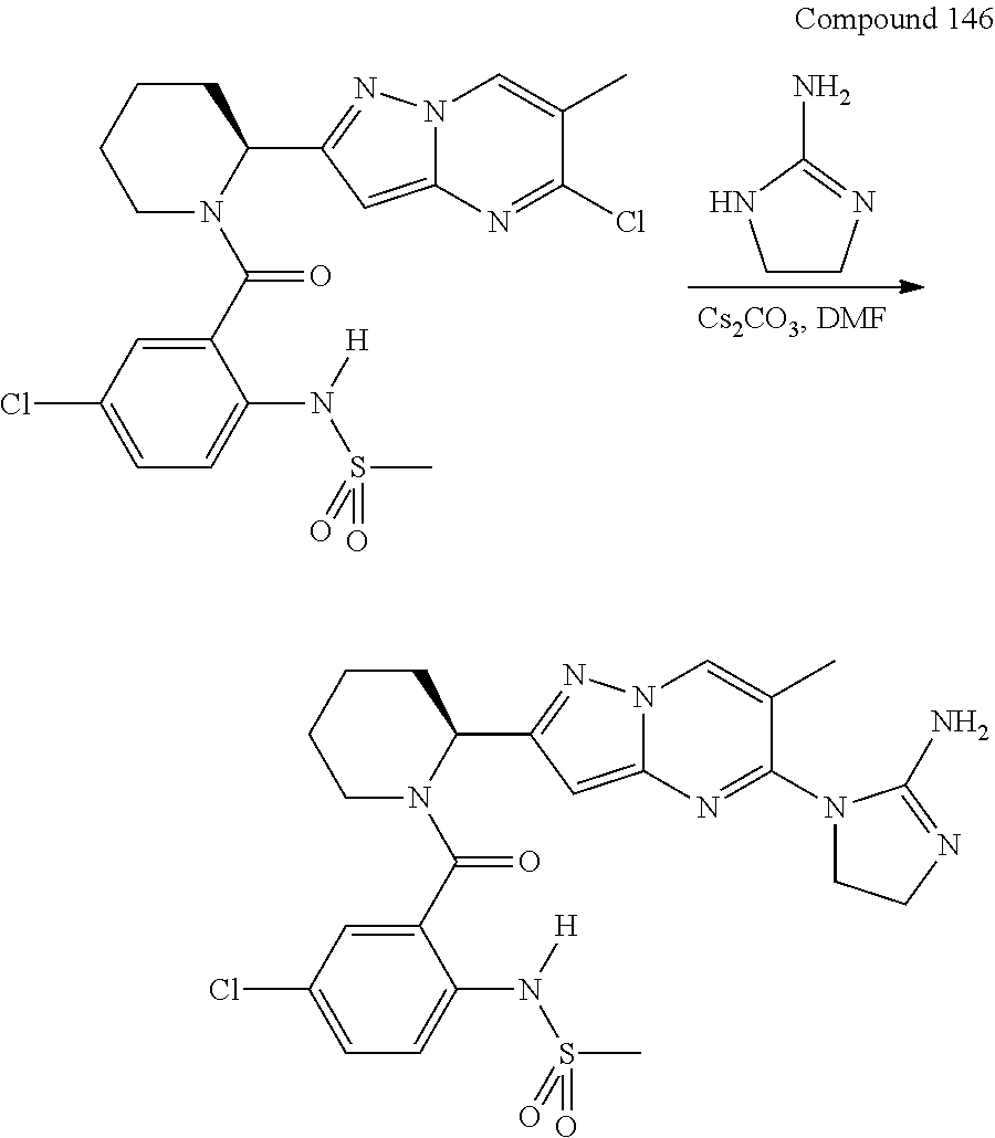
C1CN=C(N)N1.C1(C(N2C(C3=NN4C(=C3)N=C(Cl)C(C)=C4)CCCC2)=O)=CC(Cl)=CC=C1N(S(C)(=O)=O)[H].C1(C(N2C(C3=NN4C(=C3)N=C(N3CCN=C3N)C(C)=C4)CCCC2)=O)=CC(Cl)=CC=C1N(S(C)(=O)=O)[H]
